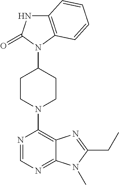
C12=C(C=CC=C1)N(C1CCN(C3=C4C(=NC=N3)N(C)C(CC)=N4)CC1)C(=O)N2
